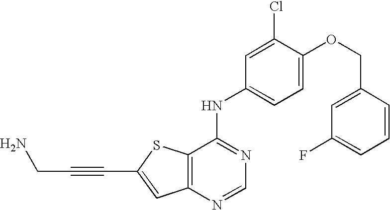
C12=C(SC(C#CCN)=C1)C(NC1=CC=C(OCC3=CC(F)=CC=C3)C(Cl)=C1)=NC=N2
